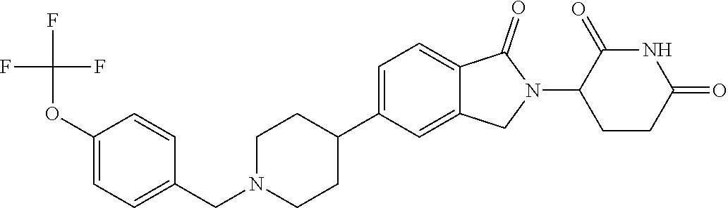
C1=CC(CN2CCC(C3=CC=C4C(=C3)CN(C3CCC(=O)NC3=O)C4=O)CC2)=CC=C1OC(F)(F)F
